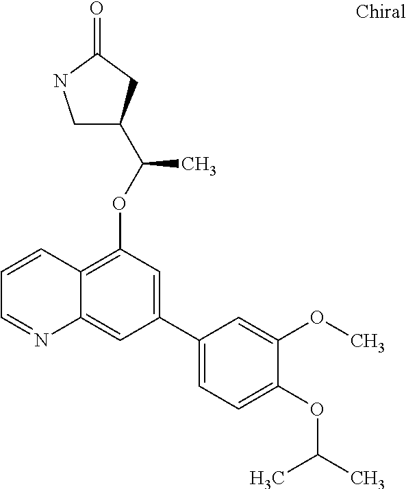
C1=CC2=C(OC(C3CNC(=O)C3)C)C=C(C3=CC=C(OC(C)C)C(OC)=C3)C=C2N=C1
